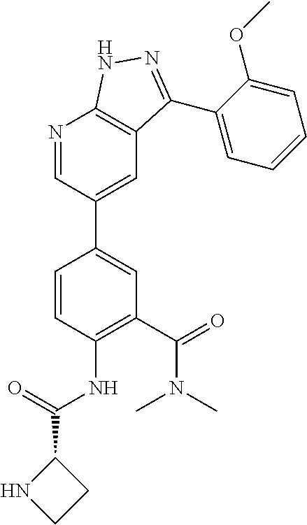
C1(C(N(C)C)=O)=C(NC(=O)C2NCC2)C=CC(C2=CC3=C(N=C2)NN=C3C2=CC=CC=C2OC)=C1
